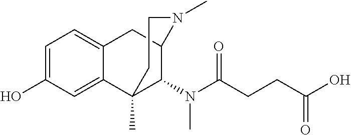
C1=C(O)C=C2C(=C1)CC1C(N(C(CCC(O)=O)=O)C)C2(C)CCN1C
